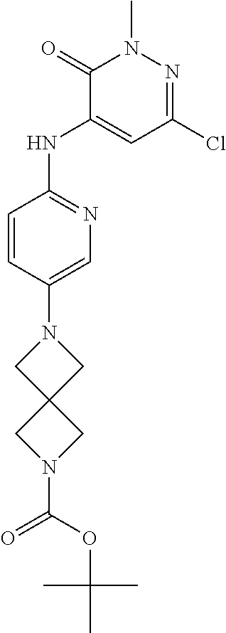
C1=CC(N2CC3(C2)CN(C(=O)OC(C)(C)C)C3)=CN=C1NC1=CC(Cl)=NN(C)C1=O
